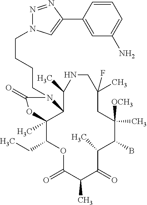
O1C(=O)C(C)C(=O)C(C)C(B)C([OCH3])(C)CC(F)(C)CNC(C)C2C(C)(C1CC)OC(=O)N2CCCCN1N=NC(C2=CC(N)=CC=C2)=C1
